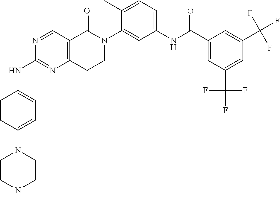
N1=CC2=C(N=C1NC1=CC=C(N3CCN(C)CC3)C=C1)CCN(C1=CC(NC(C3=CC(C(F)(F)F)=CC(C(F)(F)F)=C3)=O)=CC=C1C)C2=O
